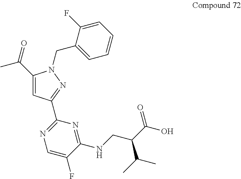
C(C1=CC(C2=NC=C(F)C(NCC(C(O)=O)C(C)C)=N2)=NN1CC1=CC=CC=C1F)(=O)C
